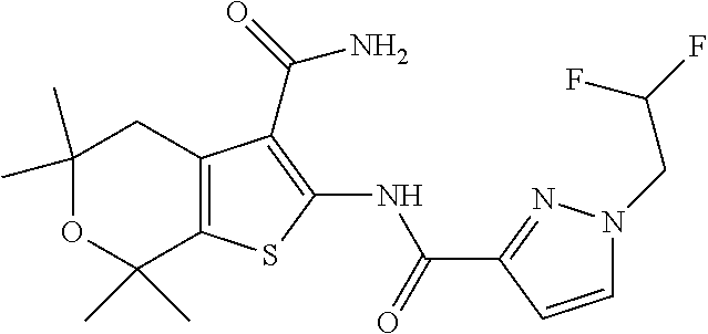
C1(C)(C)OC(C)(C)C2=C(C1)C(C(N)=O)=C(NC(=O)C1=NN(CC(F)F)C=C1)S2
